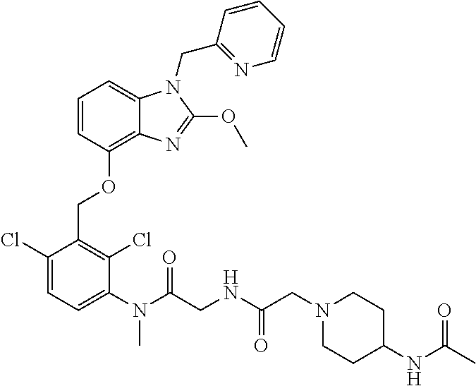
C1(Cl)=CC=C(N(C(CNC(CN2CCC(NC(C)=O)CC2)=O)=O)C)C(Cl)=C1COC1=C2C(=CC=C1)N(CC1=NC=CC=C1)C(OC)=N2
